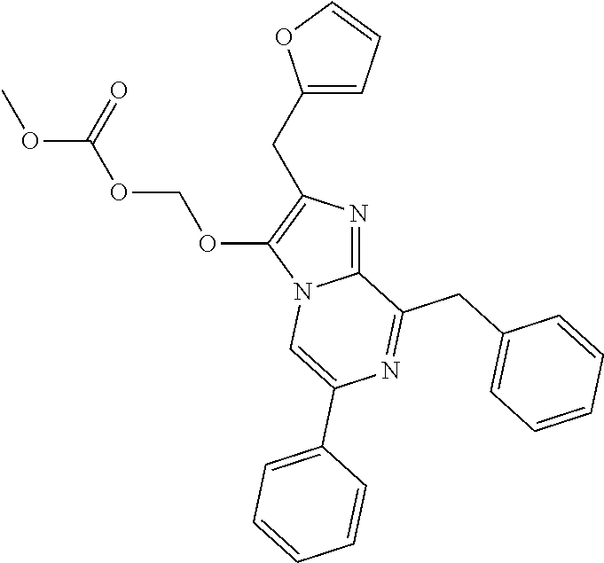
O(C(=O)OCOC1=C(CC2=CC=CO2)N=C2N1C=C(C1=CC=CC=C1)N=C2CC1=CC=CC=C1)C
